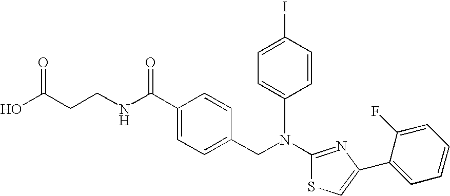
N(C1=NC(C2=CC=CC=C2F)=CS1)(CC1=CC=C(C(NCCC(O)=O)=O)C=C1)C1=CC=C(I)C=C1
